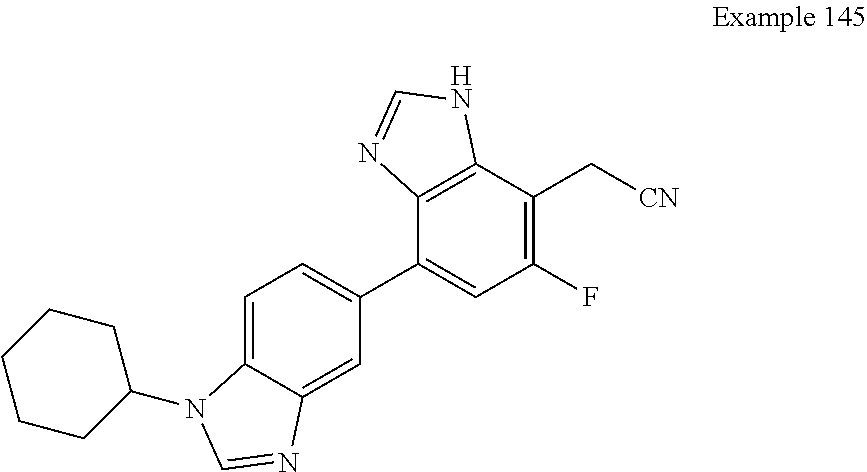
C1=C2C(=CC=C1C1=CC(F)=C(C[CN])C3=C1N=CN3)N(C1CCCCC1)C=N2
